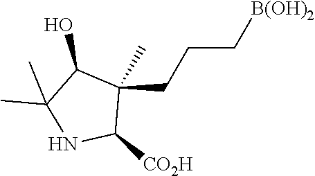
C(CC[B(OH)2])C1(C)C([CO2H])NC(C)(C)C1O
